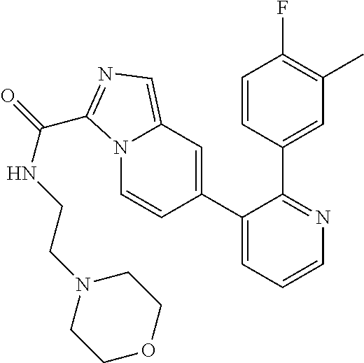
C1(C2=CC3=CN=C(C(=O)NCCN4CCOCC4)N3C=C2)=CC=CN=C1C1=CC(C)=C(F)C=C1
